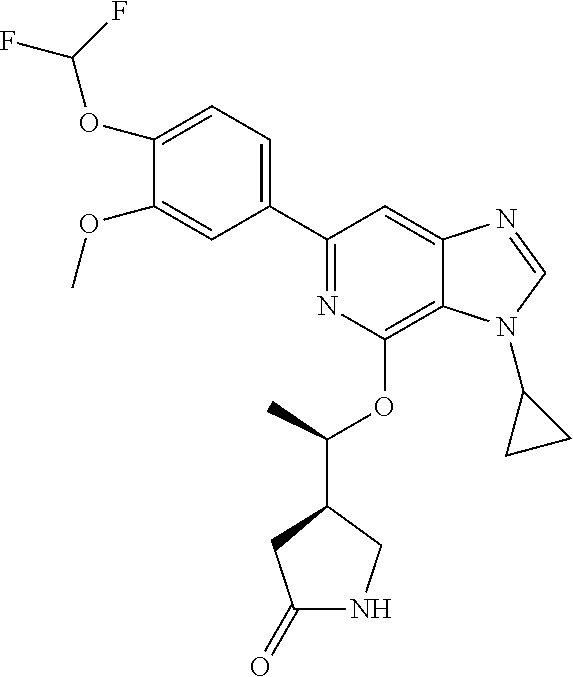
C1(C2=NC(OC(C3CC(=O)NC3)C)=C3C(=C2)N=CN3C2CC2)=CC=C(OC(F)F)C(OC)=C1
